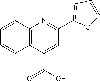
C12=C(C(C(=O)O)=CC(C3=CC=CO3)=N1)C=CC=C2
